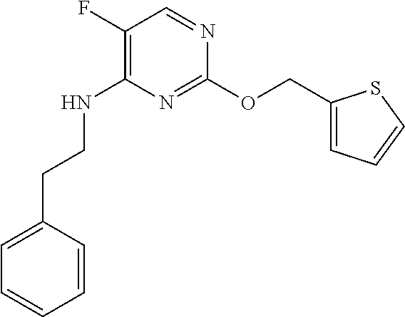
N1=C(OCC2=CC=CS2)N=CC(F)=C1NCCC1=CC=CC=C1
